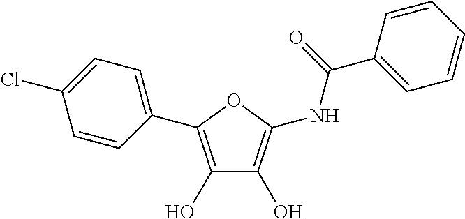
C1(C2=C(O)C(O)=C(NC(C3=CC=CC=C3)=O)O2)=CC=C(Cl)C=C1
